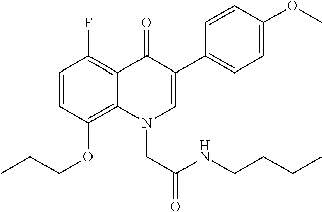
C1=CC(OCCC)=C2C(=C1F)C(=O)C(C1=CC=C(OC)C=C1)=CN2CC(NCCCC)=O
